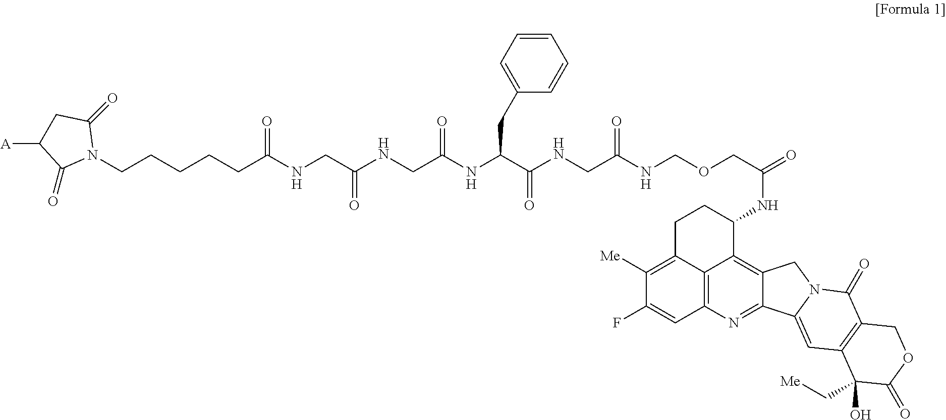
C12=C3N=C4C(=C1C(NC(COCNC(CNC(C(NC(CNC(CNC(CCCCCN1C(=O)CC([A])C1=O)=O)=O)=O)CC1=CC=CC=C1)=O)=O)=O)CCC2=C([Me])C(F)=C3)CN1C4=CC2=C(C1=O)COC(=O)C2(C[Me])O
